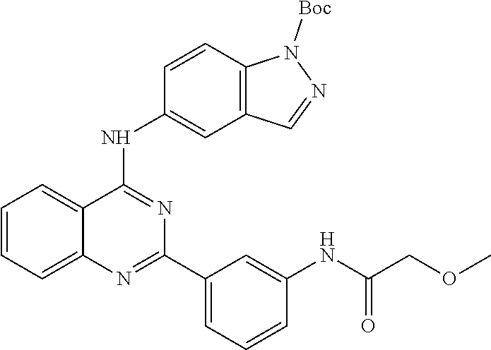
O(C)CC(NC1=CC(C2=NC3=CC=CC=C3C(NC3=CC4=C(N([Boc])N=C4)C=C3)=N2)=CC=C1)=O
